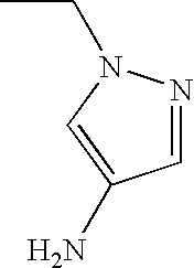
N1=CC(N)=CN1CC
